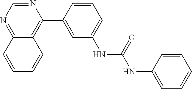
N1=CN=C2C(=C1C1=CC(NC(NC3=CC=CC=C3)=O)=CC=C1)C=CC=C2
